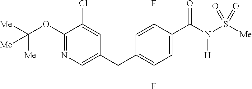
C1(OC([Me])([Me])[Me])=NC=C(CC2=C(F)C=C(C(N(S([Me])(=O)=O)[H])=O)C(F)=C2)C=C1Cl
